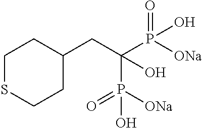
C1(CC(P([ONa])(=O)O)(P([ONa])(=O)O)O)CCSCC1
